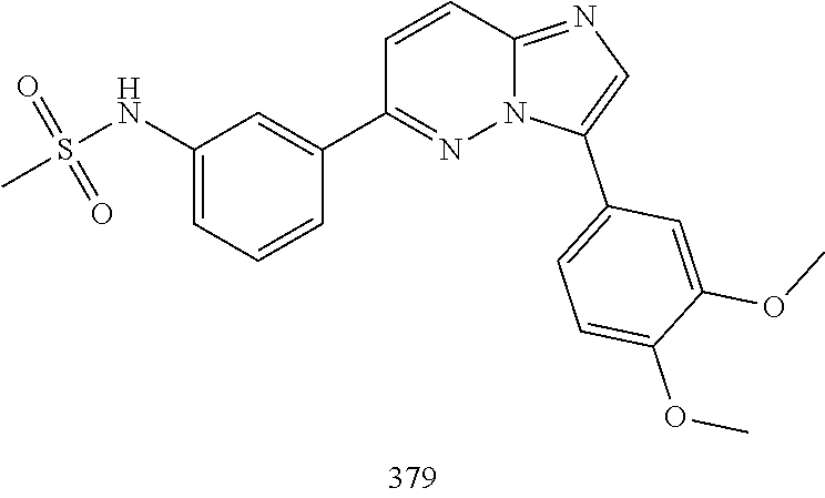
S(=O)(=O)(NC1=CC=CC(C2=NN3C(=NC=C3C3=CC=C(OC)C(OC)=C3)C=C2)=C1)C
